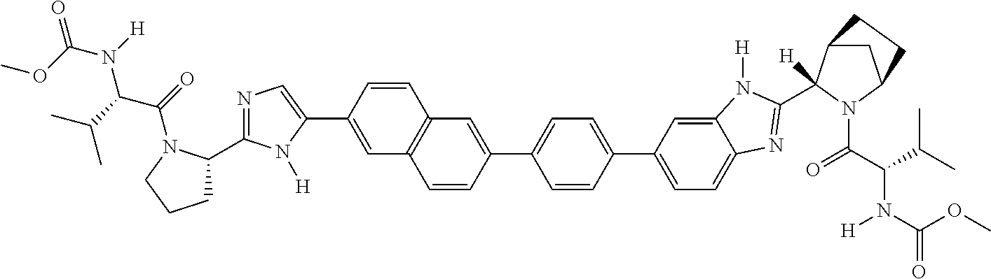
C1(C2=CC3=C(C=C(C4=CN=C(C5CCCN5C(C(N(C(=O)OC)[H])C(C)C)=O)N4[H])C=C3)C=C2)=CC=C(C2=CC=C3C(=C2)N([H])C(C2([H])C4CC(N2C(C(C(C)C)N(C(OC)=O)[H])=O)CC4)=N3)C=C1
